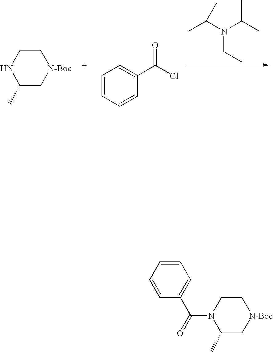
C(N1C(C)C[N-Boc]CC1)(=O)C1=CC=CC=C1.N1C(C)C[N-Boc]CC1.N(CC)(C(C)C)C(C)C.C1=CC=CC(C(Cl)=O)=C1
